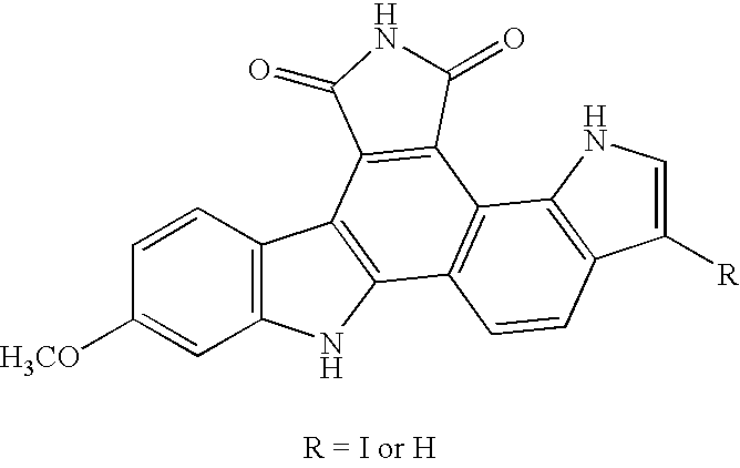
C12=C(C=CC([H3CO])=C1)C1=C(N2)C2=C(C3=C1C(=O)NC3=O)C1=C(C=C2)C([R])=CN1
